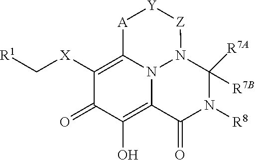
[R1]C[X]C1=C2N3C(=C(O)C1=O)C(=O)N([R8])C([R7B])([R7A])N3[Z][Y][A]2
